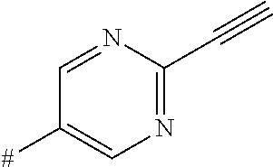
C1=NC(C#C)=NC=C1[#]
